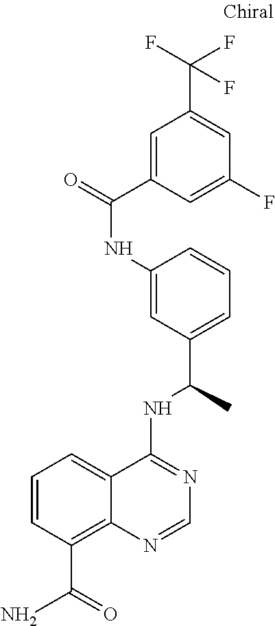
C1=CC(C(=O)N)=C2C(=C1)C(NC(C)C1=CC=CC(NC(=O)C3=CC(C(F)(F)F)=CC(F)=C3)=C1)=NC=N2
